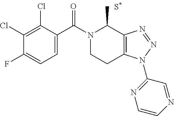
C1=C(C(N2CCC3=C(C2C)N=NN3C2=NC=CN=C2)=O)C(Cl)=C(Cl)C(F)=C1
